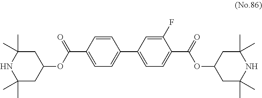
C1=CC(C2=CC=C(C(OC3CC(C)(C)NC(C)(C)C3)=O)C(F)=C2)=CC=C1C(OC1CC(C)(C)NC(C)(C)C1)=O
